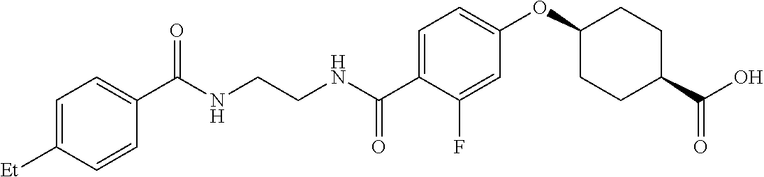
C(NCCNC(C1=CC=C(OC2CCC(C(=O)O)CC2)C=C1F)=O)(=O)C1=CC=C([Et])C=C1
